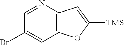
C1=NC2=C(C=C1Br)OC([TMS])=C2
